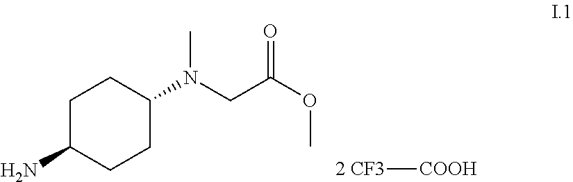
C1C(N)CCC(N(CC(OC)=O)C)C1.[2 CF3][COOH]
